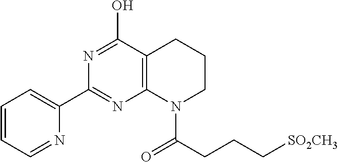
C12=C(C(O)=NC(C3=CC=CC=N3)=N1)CCCN2C(=O)CCC[SO2CH3]
